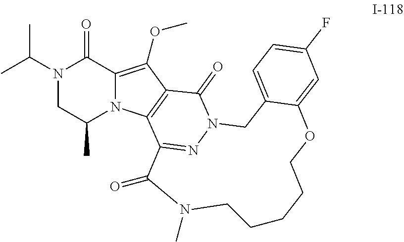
N1(C(C)C)CC(C)N2C(=C(OC)C3=C2C2=NN(C3=O)CC3=CC=C(F)C=C3OCCCCCN(C)C2=O)C1=O
